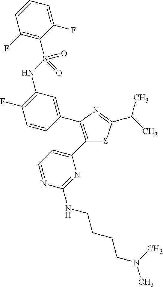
C1(C2=CC=NC(NCCCCN(C)C)=N2)=C(C2=CC(NS(C3=C(F)C=CC=C3F)(=O)=O)=C(F)C=C2)N=C(C(C)C)S1
